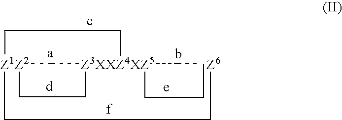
[Z1Z2]123C[Z3XXZ4XZ5](CCC)(C[Z6]C(C)C1)(CC2)CC3
